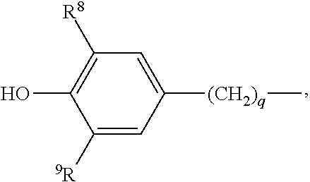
[(CH2)q](C1=CC([R8])=C(O)C([9R])=C1)C
